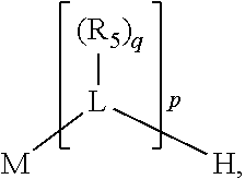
[M][L]([H])[(R5)q]
